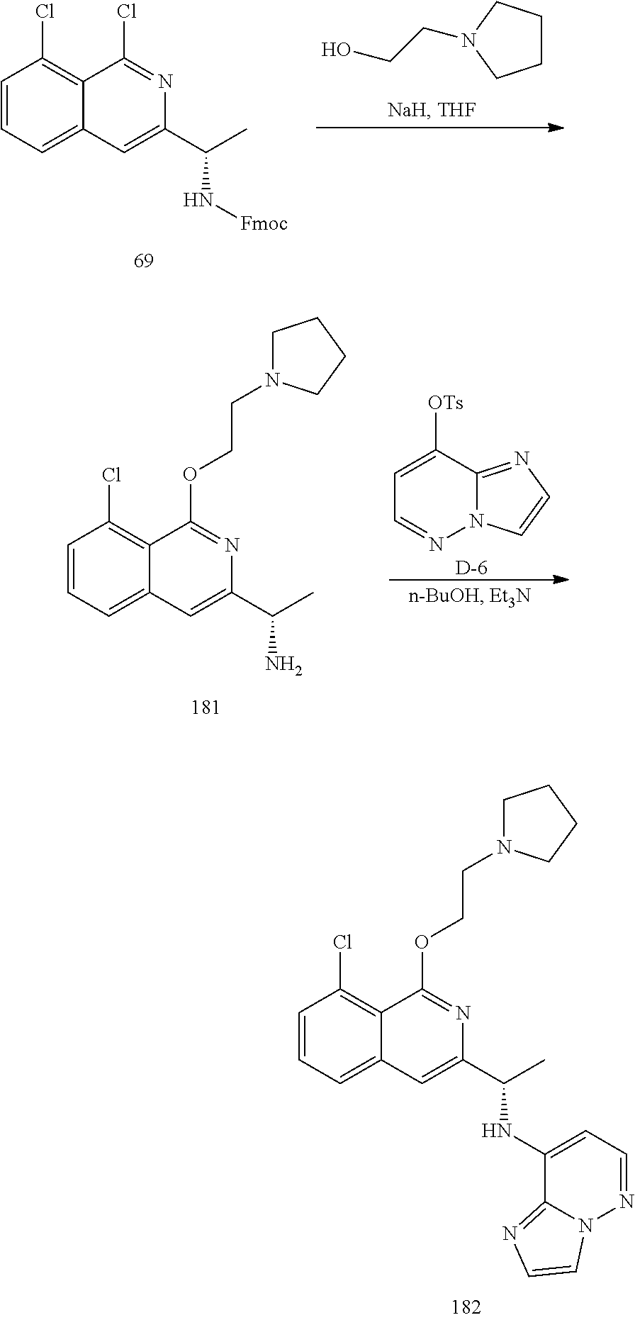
C1=CC=C2C(=C1Cl)C(Cl)=NC(C(C)N[Fmoc])=C2.C1CCN(CCO)C1.C1=C([OTs])C2=NC=CN2N=C1.[D].C1=CC=C2C(=C1Cl)C(OCCN1CCCC1)=NC(C(C)N)=C2.C1=CC=C2C(=C1Cl)C(OCCN1CCCC1)=NC(C(C)NC1=CC=NN3C1=NC=C3)=C2
